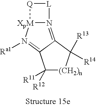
N12=C3C(=N([Ra1])[XpM]1[Q][L]2)C([R12])([R11])[(CH2)n]C3([R13])[R14]
